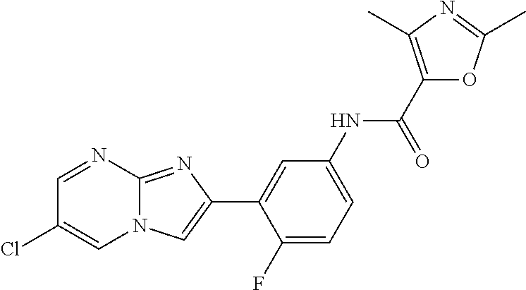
C1=NC2=NC(C3=CC(NC(C4=C(C)N=C(C)O4)=O)=CC=C3F)=CN2C=C1Cl
